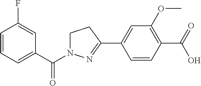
C1=CC=C(C(=O)N2CCC(C3=CC(OC)=C(C(O)=O)C=C3)=N2)C=C1F
